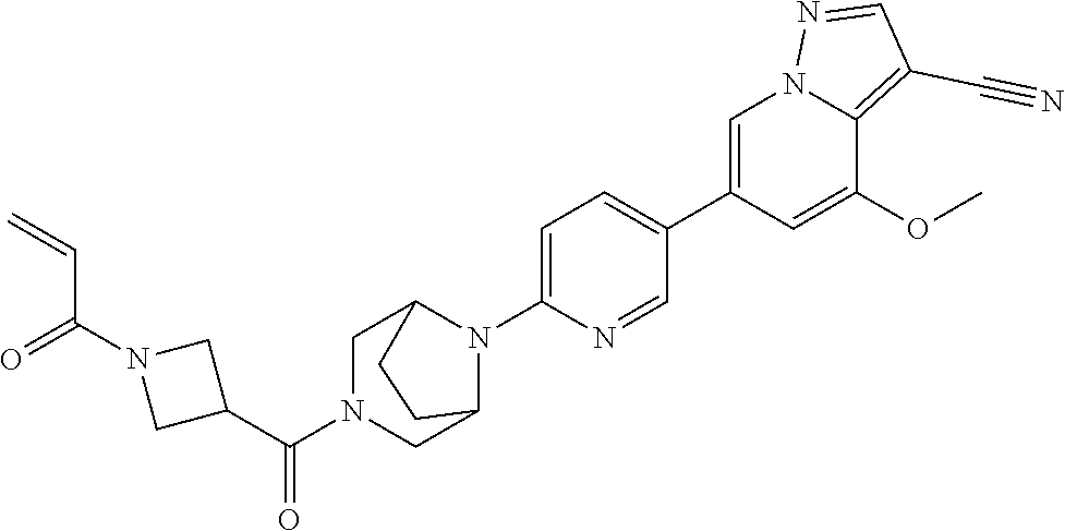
C1=C(C2=CC=C(N3C4CN(C(C5CN(C(=O)C=C)C5)=O)CC3CC4)N=C2)C=C(OC)C2=C(C#N)C=NN12
